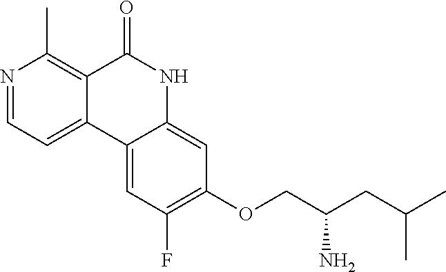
N1=CC=C2C(=C1C)C(=O)NC1=CC(OCC(CC(C)C)N)=C(F)C=C21
